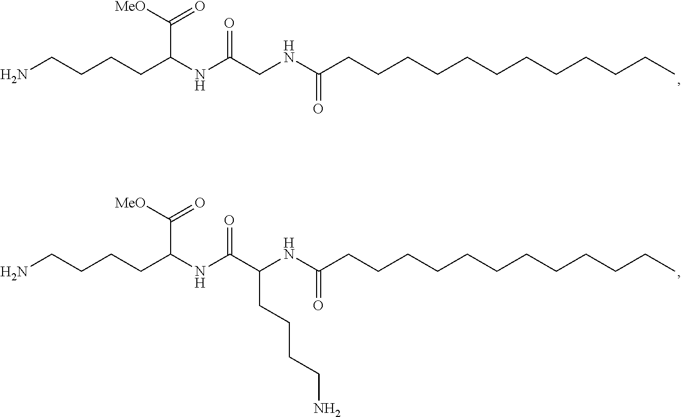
NCCCCC(NC(CNC(CCCCCCCCCCCC)=O)=O)C([MeO])=O.NCCCCC(NC(C(NC(CCCCCCCCCCCC)=O)CCCCN)=O)C([MeO])=O
